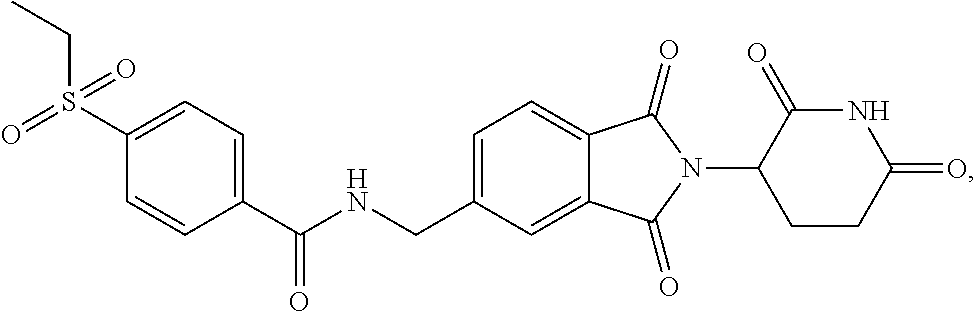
C1=C(CNC(C2=CC=C(S(CC)(=O)=O)C=C2)=O)C=C2C(=C1)C(=O)N(C1CCC(=O)NC1=O)C2=O
